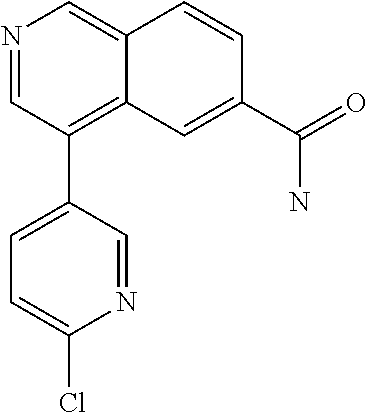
N1=CC(C2=CC=C(Cl)N=C2)=C2C(=C1)C=CC(C(=O)N)=C2
